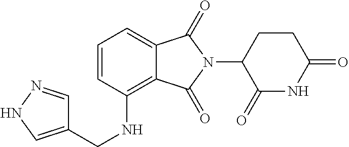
C1=C2C(=C(NCC3=CNN=C3)C=C1)C(=O)N(C1C(=O)NC(=O)CC1)C2=O
